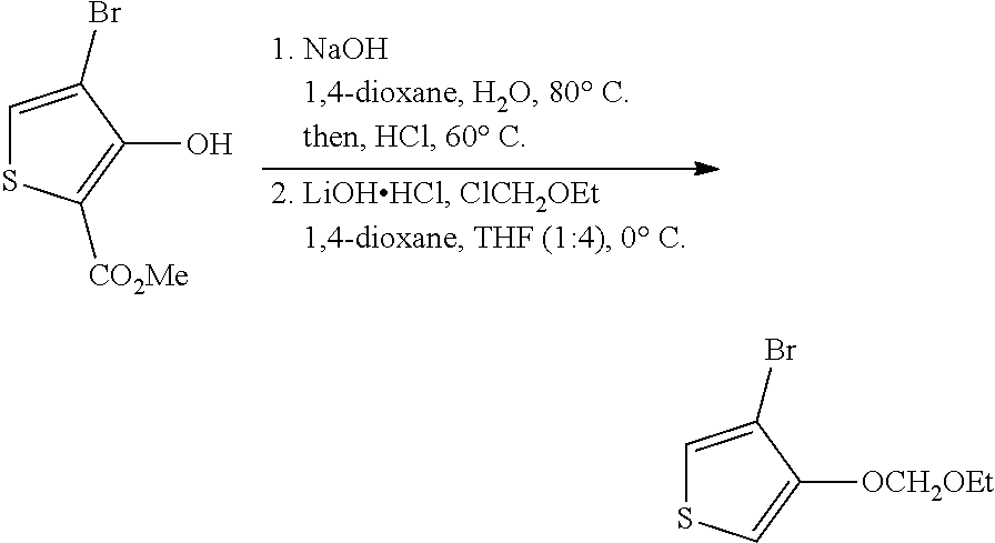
C1=C(Br)C(O)=C([CO2Me])S1.C1=C(Br)C([OCH2OEt])=CS1
